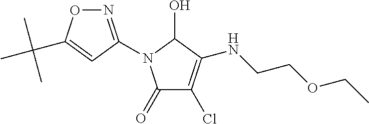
C1(=O)C(Cl)=C(NCCOCC)C(O)N1C1=NOC(C(C)(C)C)=C1
